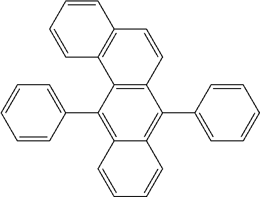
C12=C(C(C3=CC=CC=C3)=C3C(=C1C1=CC=CC=C1)C=CC=C3)C1=C(C=C2)C=CC=C1
